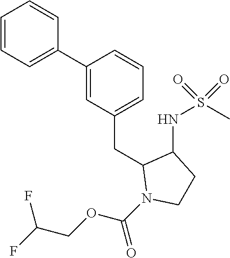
C1=CC=C(C2=CC(CC3N(C(OCC(F)F)=O)CCC3NS(C)(=O)=O)=CC=C2)C=C1
